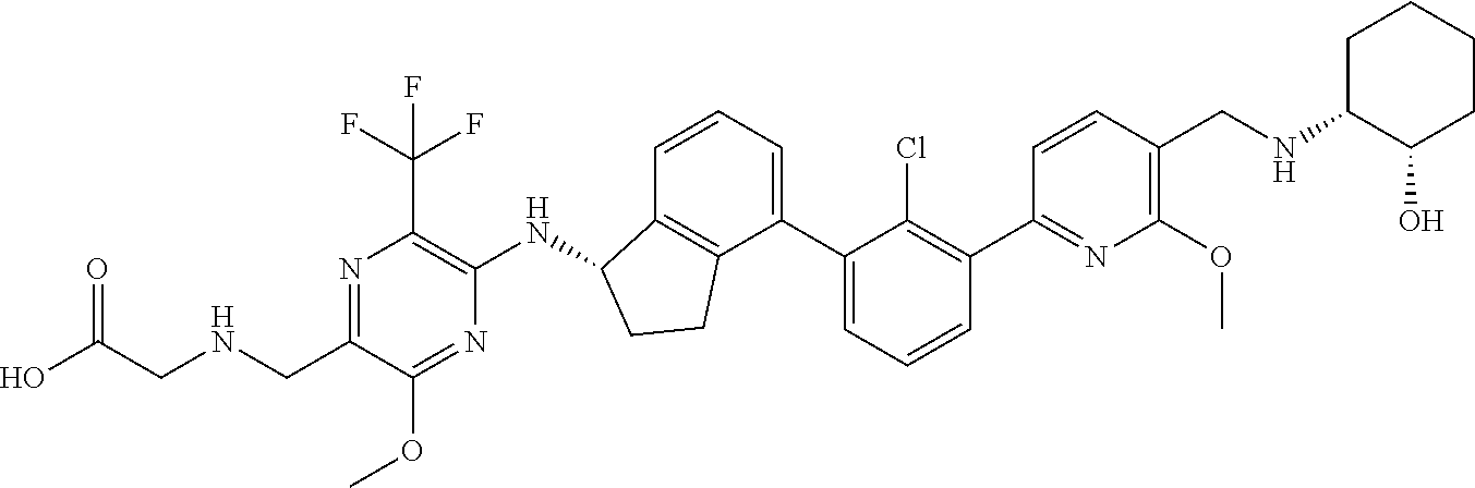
N1=C(CNCC(O)=O)C(OC)=NC(NC2C3=C(C(C4=CC=CC(C5=NC(OC)=C(CNC6C(O)CCCC6)C=C5)=C4Cl)=CC=C3)CC2)=C1C(F)(F)F
